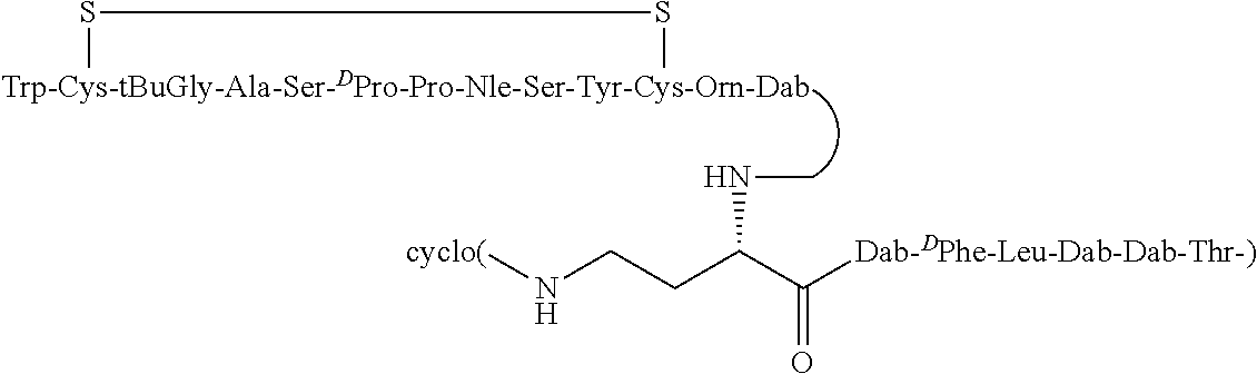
[cyclo(]NCCC(C([Dab-DPhe-Leu-Dab-Dab-Thr-)])=O)NC.[Trp-Cys-tBuGly-Ala-Ser-DPro-Pro-Nle-Ser-Tyr-Cys-Orn-Dab]1SS1
